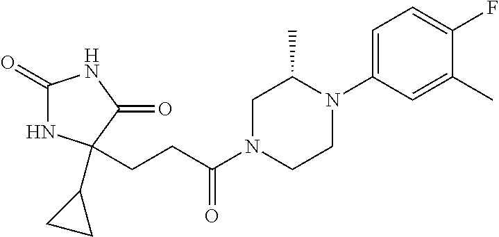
C1(=O)NC(C2CC2)(CCC(N2CCN(C3=CC=C(F)C(C)=C3)C(C)C2)=O)C(=O)N1
